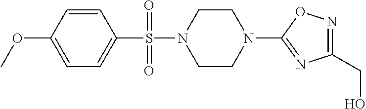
N1=C(CO)N=C(N2CCN(S(=O)(C3=CC=C(OC)C=C3)=O)CC2)O1
